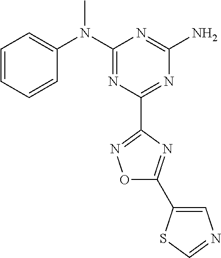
C1=CC=CC(N(C2=NC(C3=NOC(C4=CN=CS4)=N3)=NC(N)=N2)C)=C1
